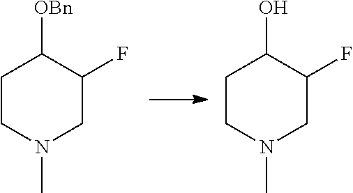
C1CN(C)CC(F)C1[OBn].C1CN(C)CC(F)C1O
